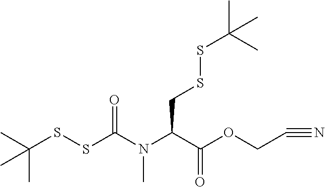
CC(SSC(N(C(C(OCC#N)=O)CSSC(C)(C)C)C)=O)(C)C
